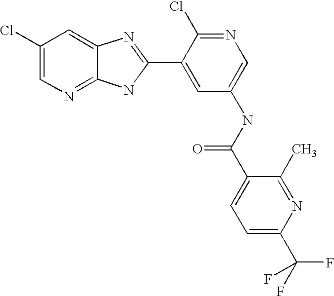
C1(Cl)=CN=C2C(=C1)N=C(C1=CC(NC(C3=CC=C(C(F)(F)F)N=C3C)=O)=CN=C1Cl)N2
